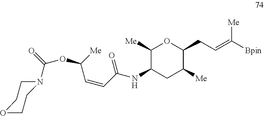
O1CCN(C(=O)OC([Me])C=CC(NC2C([Me])OC(CC=C([Bpin])[Me])C([Me])C2)=O)CC1
